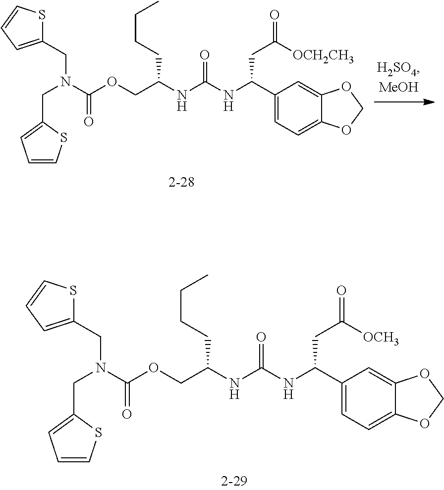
C1(CN(C(OCC(NC(NC(C2=CC=C3C(=C2)OCO3)CC([OCH2CH3])=O)=O)CCCC)=O)CC2=CC=CS2)=CC=CS1.C1(CN(C(OCC(NC(NC(C2=CC=C3C(=C2)OCO3)CC([OCH3])=O)=O)CCCC)=O)CC2=CC=CS2)=CC=CS1
